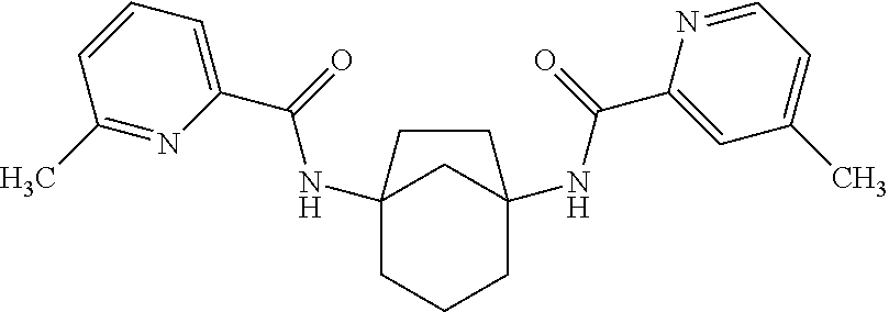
C12(NC(=O)C3=CC=CC(C)=N3)CCCC(NC(=O)C3=CC(C)=CC=N3)(C1)CC2
